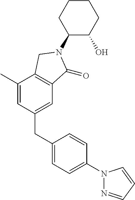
C1(CC2=CC=C(N3N=CC=C3)C=C2)=CC2=C(C(C)=C1)CN(C1C(O)CCCC1)C2=O
